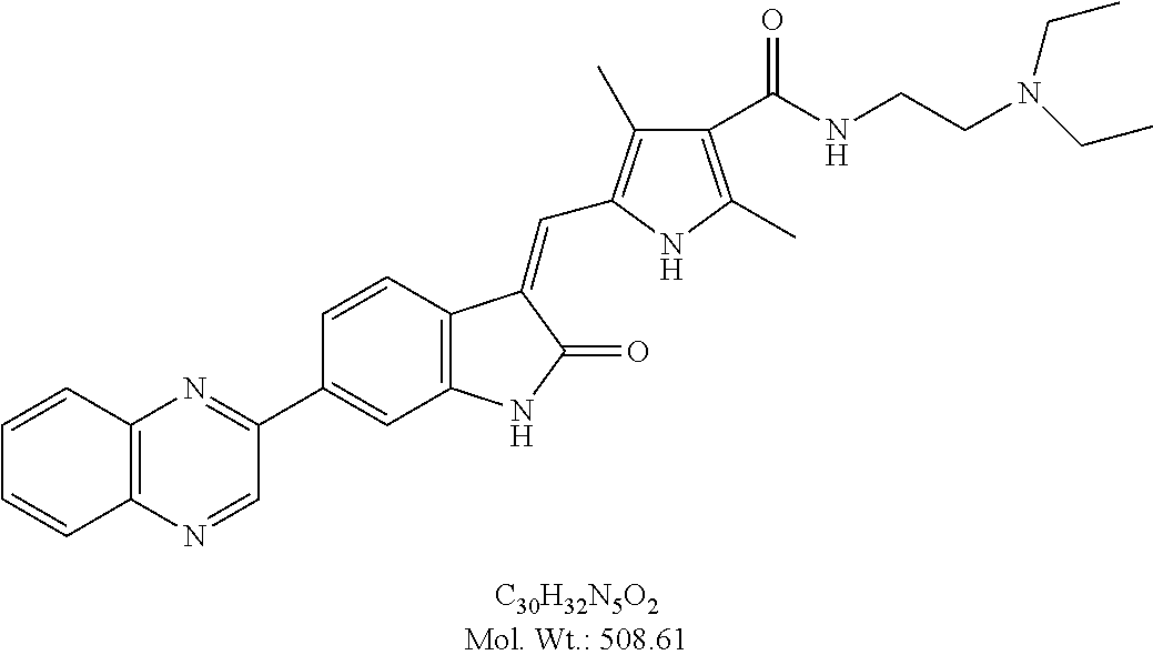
C1=CC2=C(C=C1C1=NC3=C(N=C1)C=CC=C3)NC(=O)C2=CC1=C(C)C(C(NCCN(CC)CC)=O)=C(C)N1
